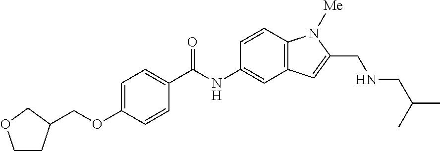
C1=C(OCC2CCOC2)C=CC(C(NC2=CC3=C(C=C2)N([Me])C(CNCC(C)C)=C3)=O)=C1
